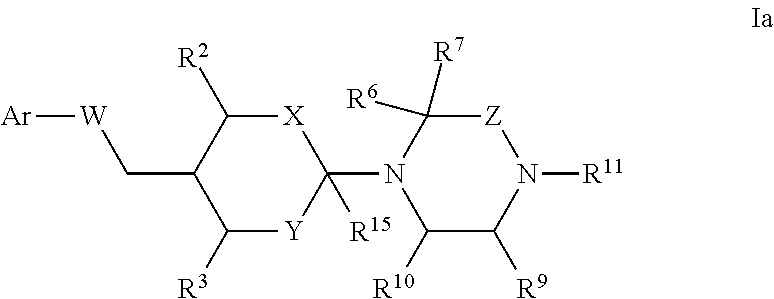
C1([R3])[Y]C(N2C([R7])([R6])[Z]N([R11])C([R9])C2[R10])([R15])[X]C([R2])C1C[W][Ar]
